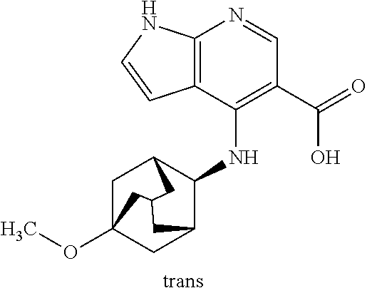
C12=C(C(NC3C4CC5(OC)CC3CC(C5)C4)=C(C(=O)O)C=N1)C=CN2
